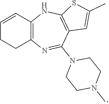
C1=CC2=C(CC1)N=C(N1CCN(C)CC1)C1=C(N2)SC(C)=C1
